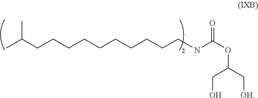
CC(CCCCCCCCCCNC(OC(CO)C[OH])=O)C
